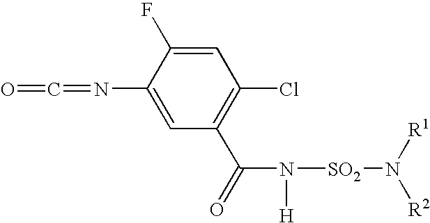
O=C=NC1=CC(C(=O)N([H])[SO2]N([R2])[R1])=C(Cl)C=C1F
